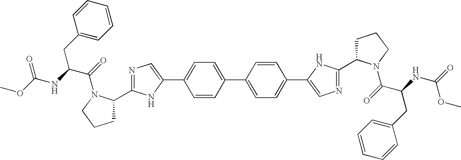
C1(C2=CN=C(C3CCCN3C(=O)C(CC3=CC=CC=C3)NC(OC)=O)N2)=CC=C(C2=CC=C(C3=CN=C(C4CCCN4C(=O)C(CC4=CC=CC=C4)NC(=O)OC)N3)C=C2)C=C1
